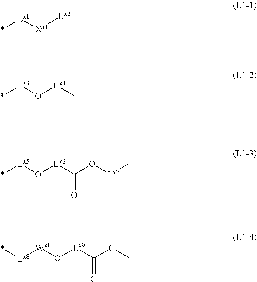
*[Lx1][Xx1][Lx21].*[Lx3]O[Lx4]C.*[Lx5]O[Lx6]C(O[Lx7]C)=O.*[Lx8][Wx1]O[Lx9]C(OC)=O
